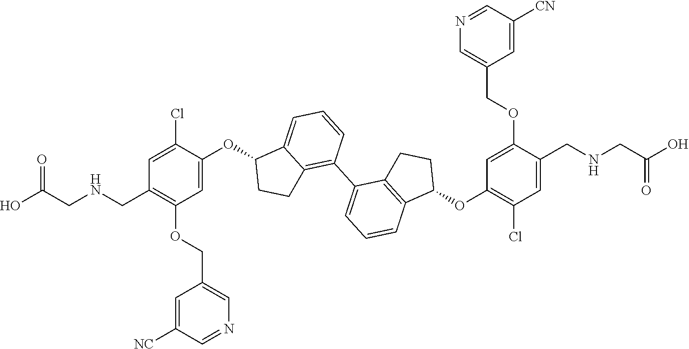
C1=C(OC2C3=CC=CC(C4=CC=CC5=C4CCC5OC4=C(Cl)C=C(CNCC(O)=O)C(OCC5=CN=CC([CN])=C5)=C4)=C3CC2)C(Cl)=CC(CNCC(O)=O)=C1OCC1=CN=CC([NC])=C1
